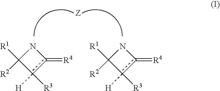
N1C([R1])([R2])c([H])([R3])c1=[R4].N1C([R1])([R2])c([H])([R3])c1=[R4]
